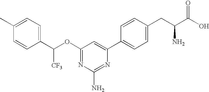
CC1=CC=C(C(OC2=NC(N)=NC(C3=CC=C(CC(C(O)=O)N)C=C3)=C2)[CF3])C=C1
